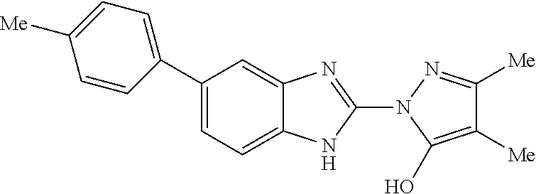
C1(C2=CC=C([Me])C=C2)=CC=C2C(=C1)N=C(N1C(O)=C([Me])C([Me])=N1)N2
